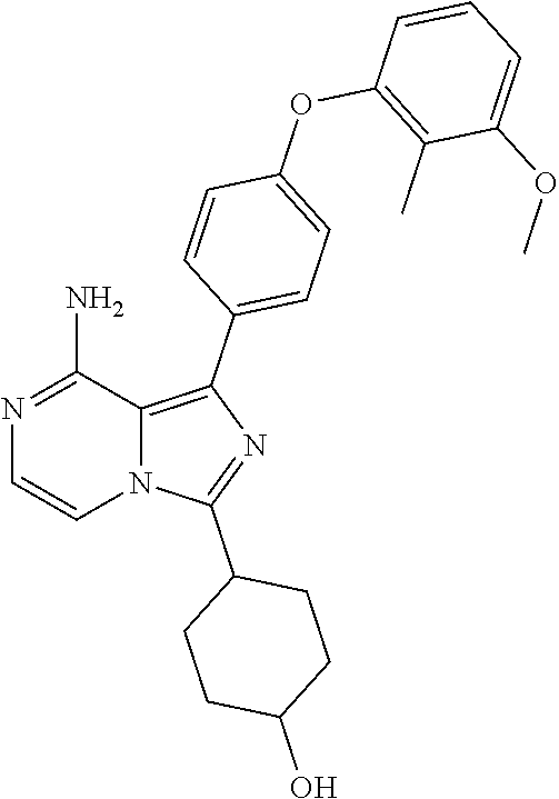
N12C(=C(C3=CC=C(OC4=C(C)C(OC)=CC=C4)C=C3)N=C1C1CCC(O)CC1)C(N)=NC=C2
